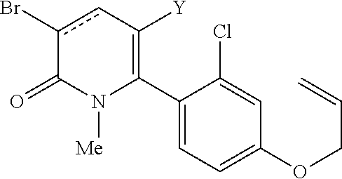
C1(C2=C([Y])cc(Br)C(=O)N2[Me])=CC=C(OCC=C)C=C1Cl
